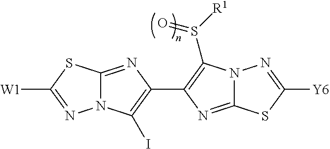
N12C(=NC(C3=C(S([R1])=O)N4C(=N3)SC([Y6])=N4)=C1I)SC([W1])=N2
